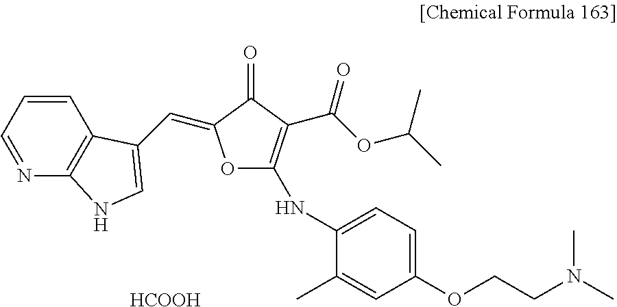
C1=CC=NC2=C1C(C=C1OC(NC3=CC=C(OCCN(C)C)C=C3C)=C(C(OC(C)C)=O)C1=O)=CN2.[HCOOH]
